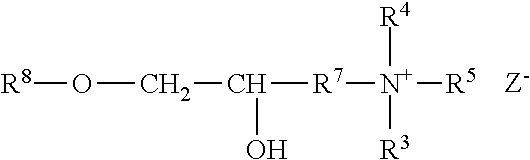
[R8]OCC([R7][N+]([R5])([R4])[R3])O
